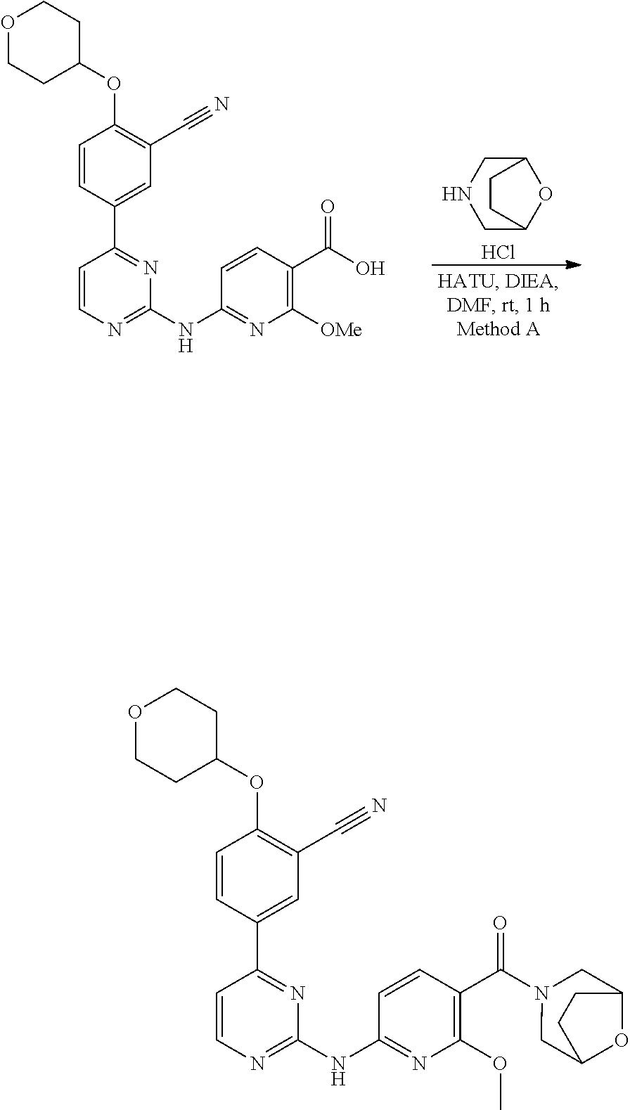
C1C2OC(CN1)CC2.Cl.C1=CC(C2=NC(NC3=NC([OMe])=C(C(O)=O)C=C3)=NC=C2)=CC(C#N)=C1OC1CCOCC1.C1=CC(C2=NC(NC3=NC(OC)=C(C(N4CC5OC(C4)CC5)=O)C=C3)=NC=C2)=CC(C#N)=C1OC1CCOCC1
